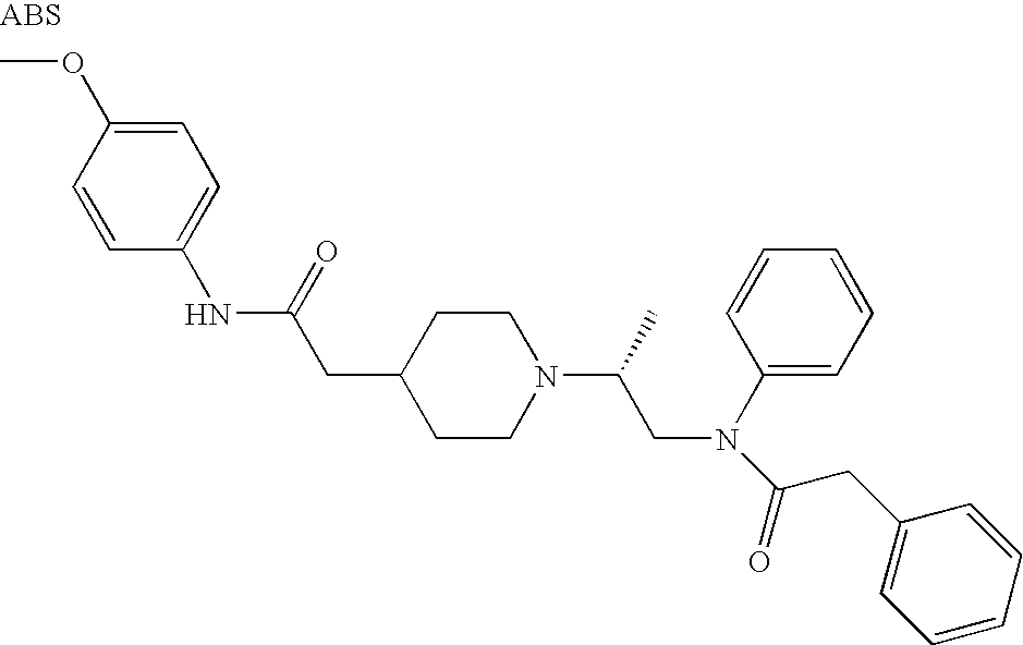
C1(OC)=CC=C(NC(CC2CCN(C(CN(C3=CC=CC=C3)C(=O)CC3=CC=CC=C3)C)CC2)=O)C=C1
